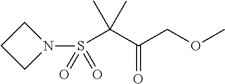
C1CCN1S(=O)(C(C)(C)C(COC)=O)=O
